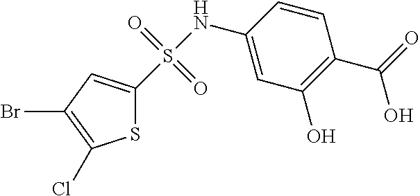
S1C(S(NC2=CC(O)=C(C(=O)O)C=C2)(=O)=O)=CC(Br)=C1Cl
